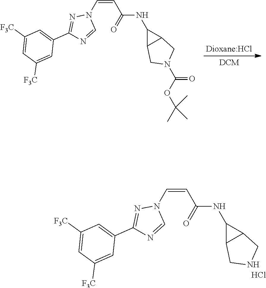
N1(C=CC(=O)NC2C3C2CNC3)N=C(C2=CC([F3C])=CC([F3C])=C2)N=C1.Cl.N1(C=CC(=O)NC2C3C2CN(C(=O)OC(C)(C)C)C3)N=C(C2=CC([F3C])=CC([F3C])=C2)N=C1
